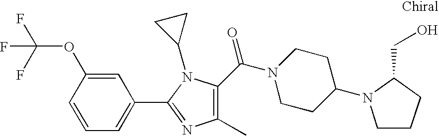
C1=CC=C(C2=NC(C)=C(C(N3CCC(N4CCCC4CO)CC3)=O)N2C2CC2)C=C1OC(F)(F)F
